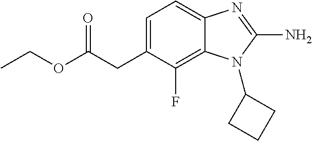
C1=C(CC(OCC)=O)C(F)=C2C(=C1)N=C(N)N2C1CCC1
